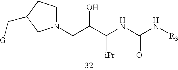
N1(CC(C(NC(N[R3])=O)[iPr])O)CCC(C[G])C1
